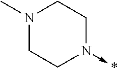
N1(C)CCN(->*)CC1
